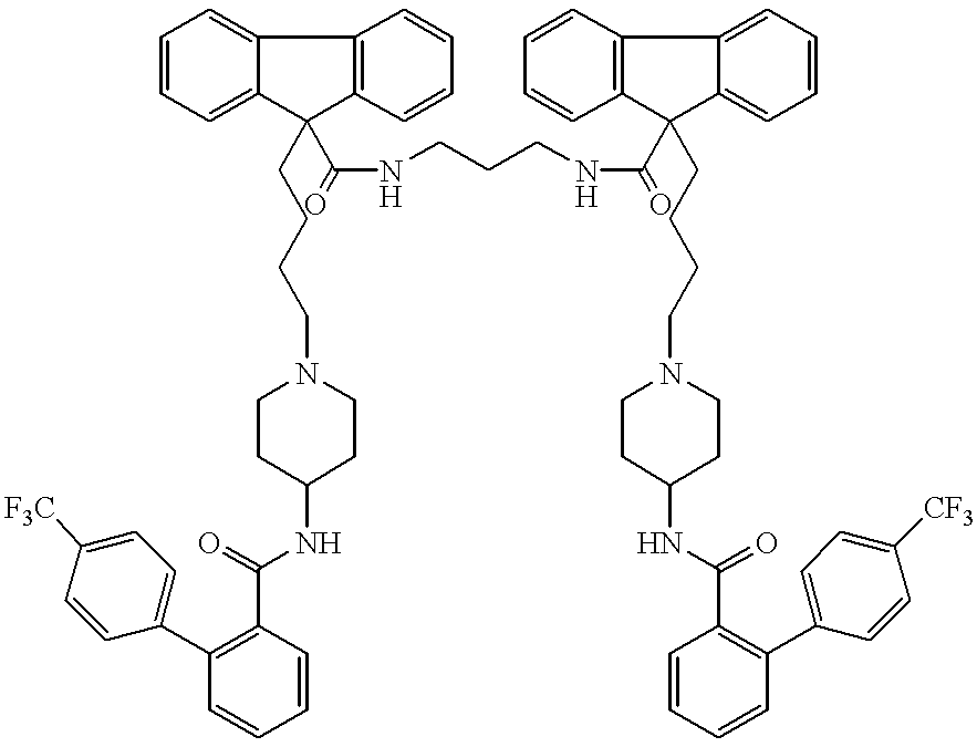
C12=C(C3=CC=CC=C3C1(CCCCN1CCC(NC(C3=C(C4=CC=C([F3C])C=C4)C=CC=C3)=O)CC1)C(=O)NCCCNC(C1(CCCCN3CCC(NC(C4=C(C5=CC=C([CF3])C=C5)C=CC=C4)=O)CC3)C3=C(C4=CC=CC=C41)C=CC=C3)=O)C=CC=C2
